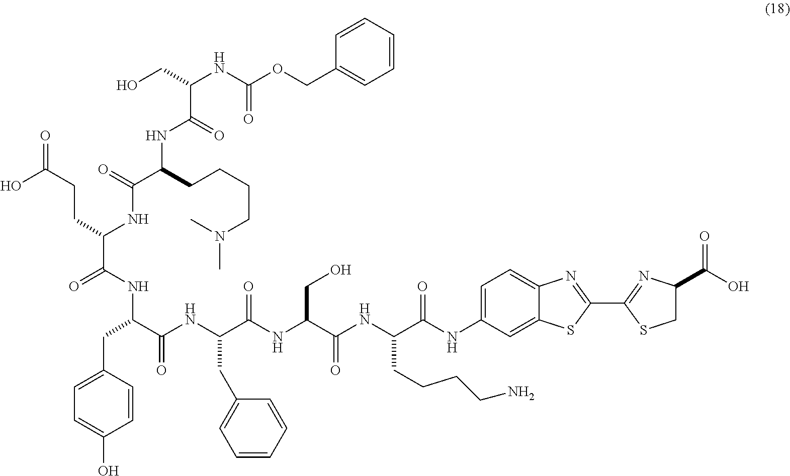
C(C(C(NC(C(NC(C(NC(C(NC1=CC=C2C(=C1)SC(C1=NC(C(O)=O)CS1)=N2)=O)CCCCN)=O)CO)=O)CC1=CC=CC=C1)=O)NC(C(CCC(=O)O)NC(C(CCCCN(C)C)NC(C(CO)NC(OCC1=CC=CC=C1)=O)=O)=O)=O)C1=CC=C(O)C=C1
